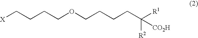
[X]CCCCOCCCCC([R1])([R2])[CO2H]
